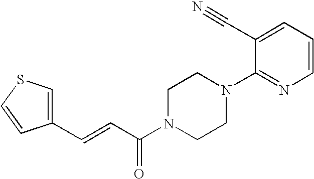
C1=CC=C(C#N)C(N2CCN(C(C=CC3=CSC=C3)=O)CC2)=N1
